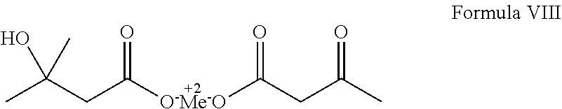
C(C(=O)C)C(=O)[O-Me-O]C(CC(C)(C)O)=O
